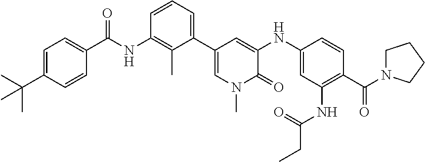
C1=C(C(C)(C)C)C=CC(C(NC2=C(C)C(C3=CN(C)C(=O)C(NC4=CC(NC(CC)=O)=C(C(N5CCCC5)=O)C=C4)=C3)=CC=C2)=O)=C1
